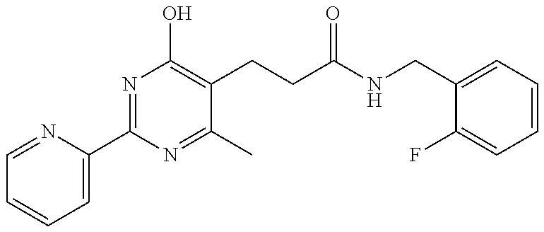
C1=NC(C2=NC(O)=C(CCC(NCC3=CC=CC=C3F)=O)C(C)=N2)=CC=C1
